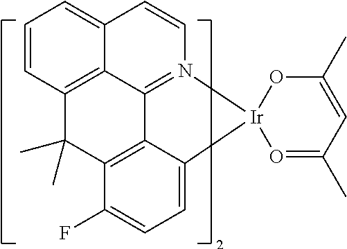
C12=C3C=CC=C1C=CN1=C2C2=C(C(F)=CC=C2[Ir]12O=C(C)C=C(C)O2)C3(C)C
